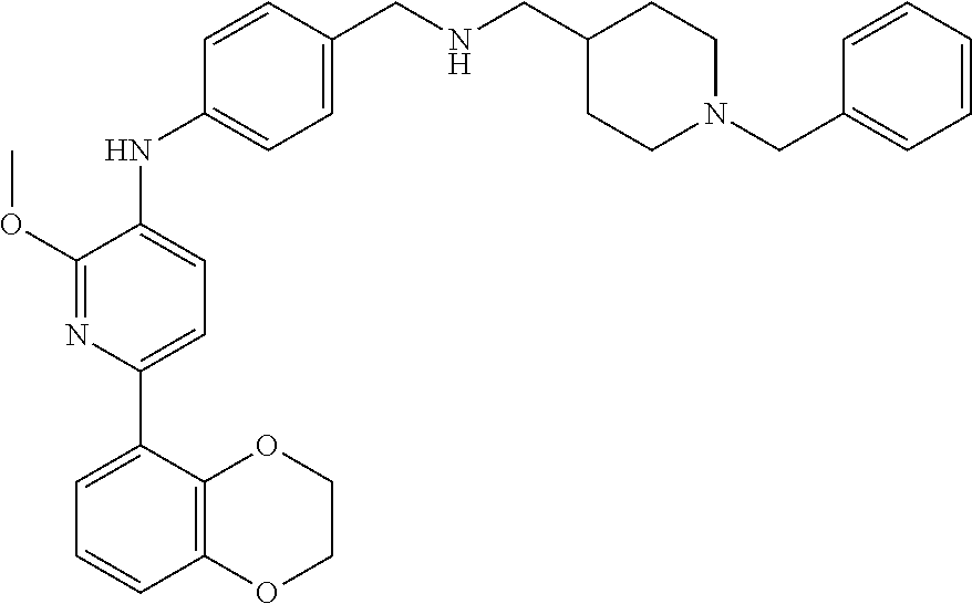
COC1=NC(C2=CC=CC3=C2OCCO3)=CC=C1NC1=CC=C(CNCC2CCN(CC3=CC=CC=C3)CC2)C=C1
